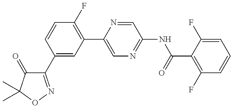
C1(C2=CC(C3=CN=C(NC(=O)C4=C(F)C=CC=C4F)C=N3)=C(F)C=C2)=NOC(C)(C)C1=O
